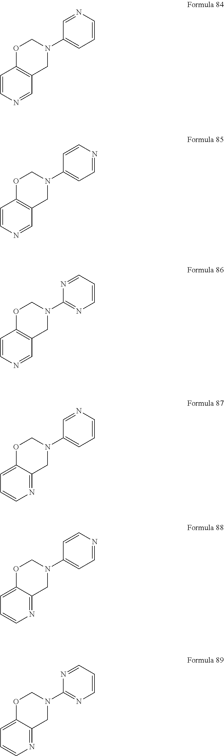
C1=CN=CC2=C1OCN(C1=CC=CN=C1)C2.C1=CN=CC2=C1OCN(C1=CC=NC=C1)C2.C1=CN=CC2=C1OCN(C1=NC=CC=N1)C2.C1=C2C(=NC=C1)CN(C1=CC=CN=C1)CO2.C1=C2C(=NC=C1)CN(C1=CC=NC=C1)CO2.C1=C2C(=NC=C1)CN(C1=NC=CC=N1)CO2
